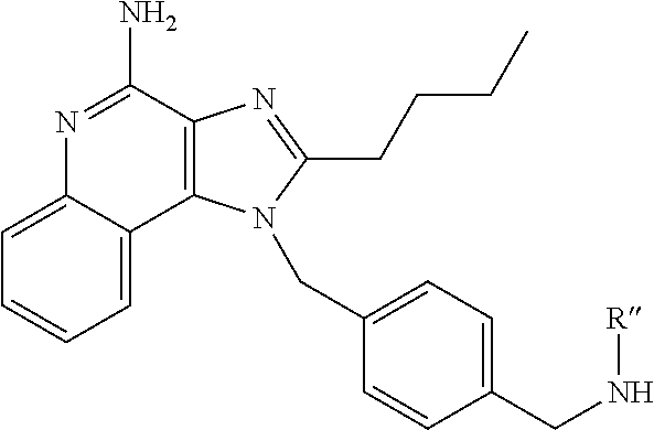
C1=C2C(=CC=C1)N=C(N)C1=C2N(CC2=CC=C(CN[R])C=C2)C(CCCC)=N1
